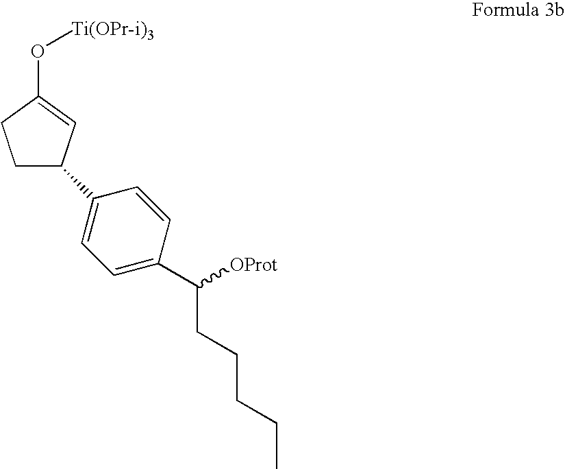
C1C(C2=CC=C(C(CCCCC)[OProt])C=C2)C=C(O[Ti(OPr-i)3])C1
